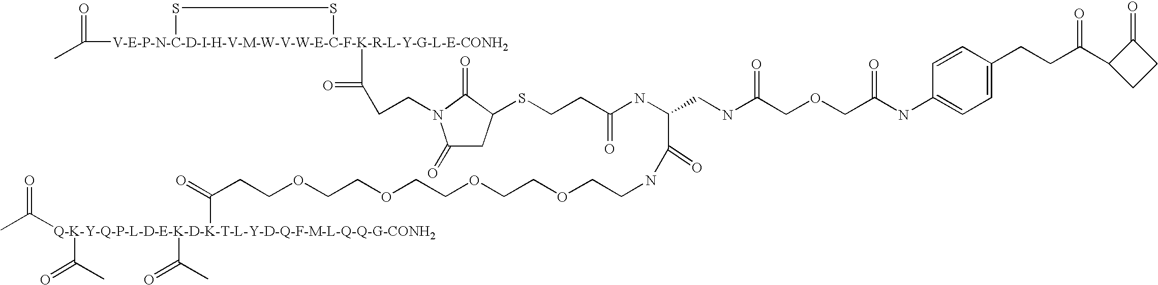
CC([V-E-P-N-C-D-I-H-V-M-W-V-W-E-C-F-K-R-L-Y-G-L-E-CONH2]1(C(CCN2C(=O)CC(SCCC(NC(C(NCCOCCOCCOCCOCCC(=O)[Q-K-Y-Q-P-L-D-E-K-D-K-T-L-Y-D-Q-F-M-L-Q-Q-G-CONH2](C(C)=O)(C(=O)C)C(=O)C)=O)CNC(COCC(NC3=CC=C(CCC(C4CCC4=O)=O)C=C3)=O)=O)=O)C2=O)=O)SS1)=O
